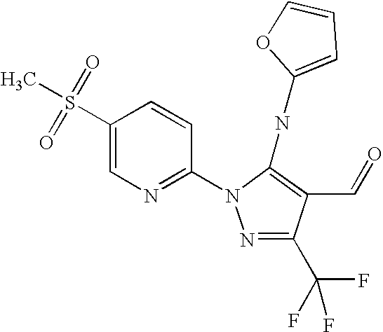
C1(S(=O)(=O)C)=CN=C(N2N=C(C(F)(F)F)C(C=O)=C2NC2=CC=CO2)C=C1
